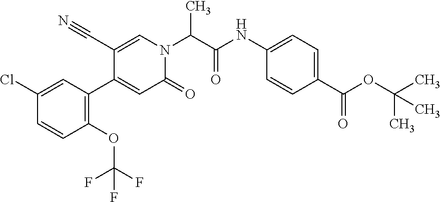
N(C1=CC=C(C(OC(C)(C)C)=O)C=C1)C(C(N1C=C(C#N)C(C2=C(OC(F)(F)F)C=CC(Cl)=C2)=CC1=O)C)=O
